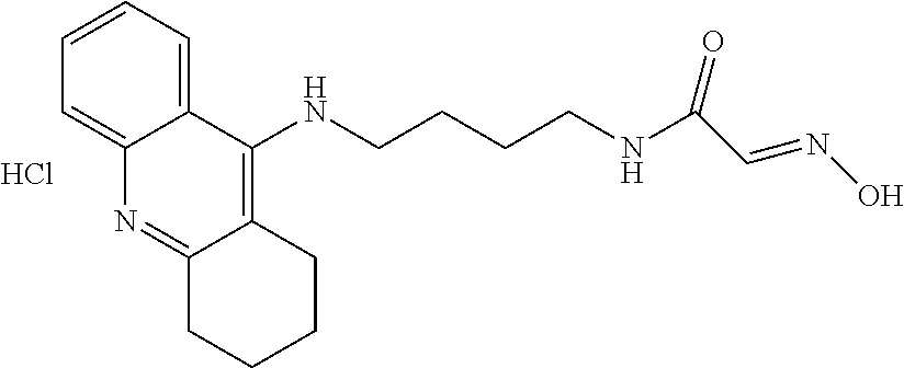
C12=CC=CC=C1N=C1C(=C2NCCCCNC(C=NO)=O)CCCC1.Cl
